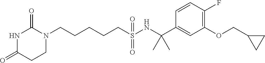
N1C(=O)CCN(CCCCCS(NC(C2=CC(OCC3CC3)=C(F)C=C2)(C)C)(=O)=O)C1=O
